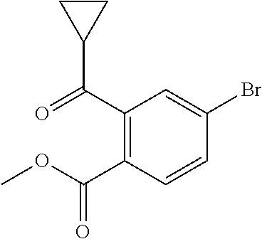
C1(C(=O)C2CC2)=C(C(OC)=O)C=CC(Br)=C1
